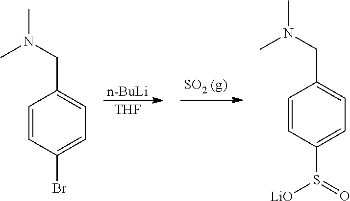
[n-BuLi].[THF].C1=CC(Br)=CC=C1CN(C)C.C1=CC(S(=O)[LiO])=CC=C1CN(C)C
